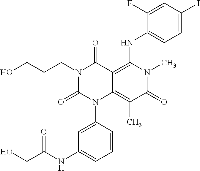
C1=CC(N2C3=C(C)C(=O)N(C)C(NC4=CC=C(I)C=C4F)=C3C(=O)N(CCCO)C2=O)=CC(NC(CO)=O)=C1
